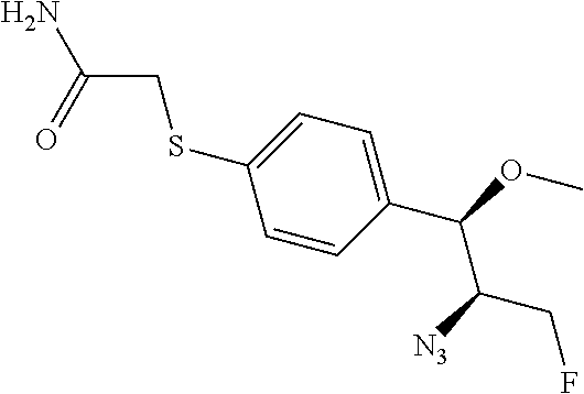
S(C1=CC=C(C(OC)C([N3])CF)C=C1)CC(N)=O
